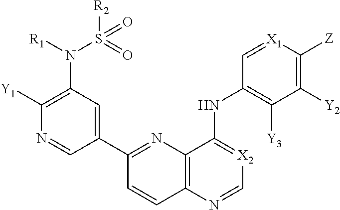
C12=C(N=C[X2]=C1NC1=C([Y3])C([Y2])=C([Z])[X1]=C1)C=CC(C1=CC(N([R1])S(=O)([R2])=O)=C([Y1])N=C1)=N2
